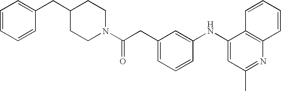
C1(NC2=CC(C)=NC3=C2C=CC=C3)=CC(CC(N2CCC(CC3=CC=CC=C3)CC2)=O)=CC=C1
